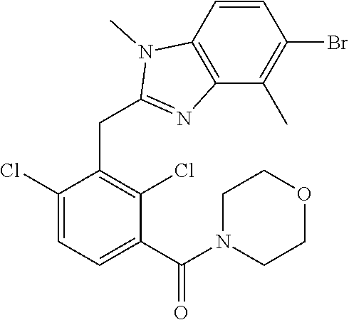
C1(Cl)=CC=C(C(N2CCOCC2)=O)C(Cl)=C1CC1=NC2=C(N1C)C=CC(Br)=C2C
